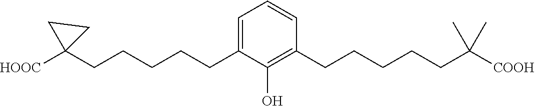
C1=CC(CCCCCC(C)(C)[COOH])=C(O)C(CCCCCC2([HOOC])CC2)=C1
